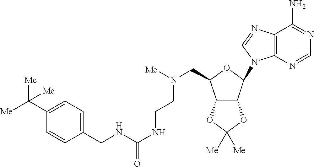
C12=C(N=CN1C1C3C(C(CN([Me])CCNC(NCC4=CC=C(C([Me])([Me])[Me])C=C4)=O)O1)OC([Me])([Me])O3)C(N)=NC=N2
